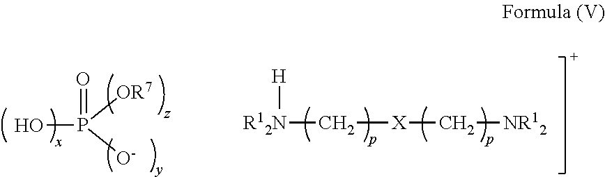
OP(=O)([OR7])[O-].[R12N]([H])C[X]C[NR12]
